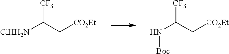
[ClHH2N]C(C[CO2Et])[CF3].N(C(C[CO2Et])[CF3])[Boc]
